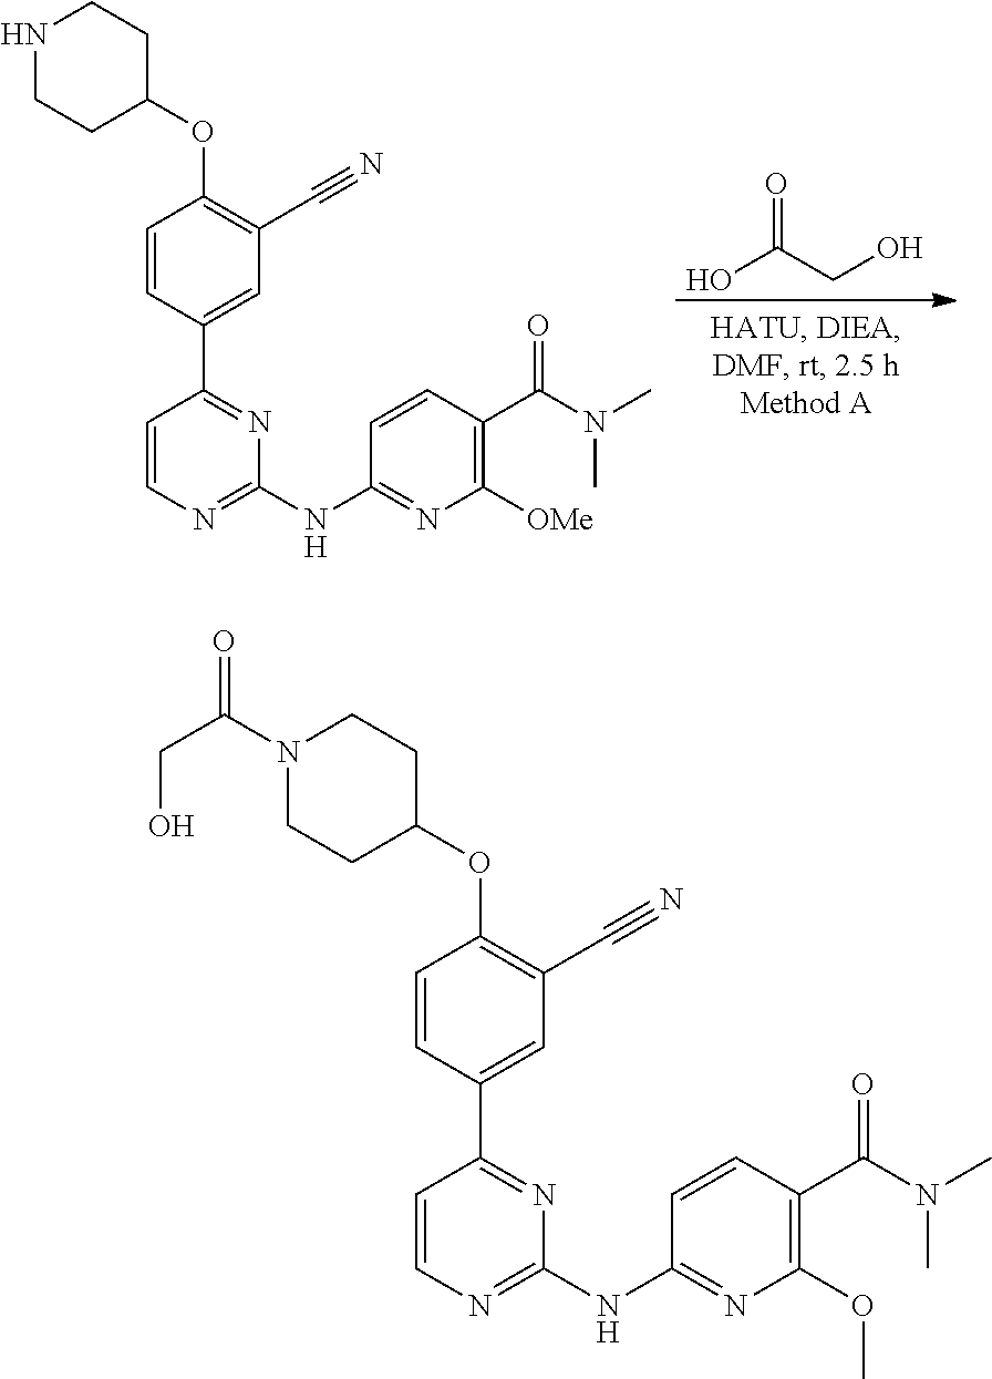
C1=CC(C2=NC(NC3=NC([OMe])=C(C(N(C)C)=O)C=C3)=NC=C2)=CC(C#N)=C1OC1CCNCC1.OC(CO)=O.C1=CC(C2=NC(NC3=NC(OC)=C(C(N(C)C)=O)C=C3)=NC=C2)=CC(C#N)=C1OC1CCN(C(CO)=O)CC1
